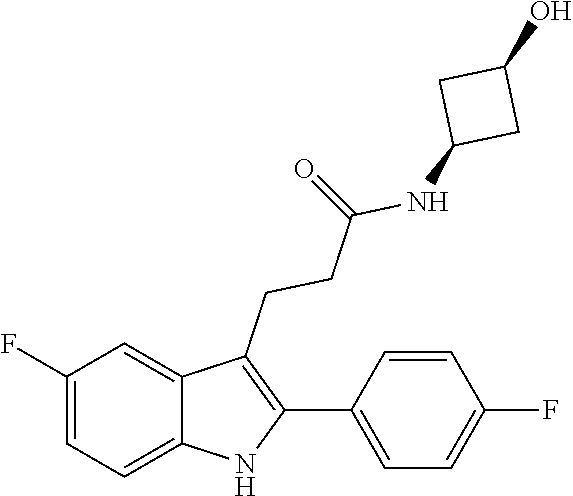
C12=CC(F)=CC=C1NC(C1=CC=C(F)C=C1)=C2CCC(=O)NC1CC(O)C1
